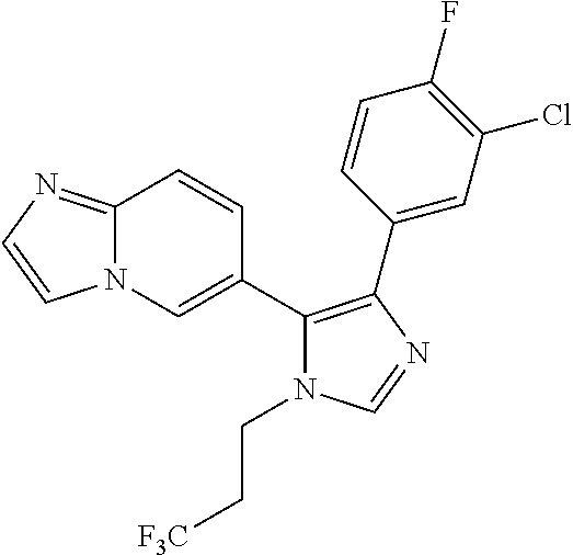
N12C(=NC=C1)C=CC(C1=C(C3=CC(Cl)=C(F)C=C3)N=CN1CC[F3C])=C2
